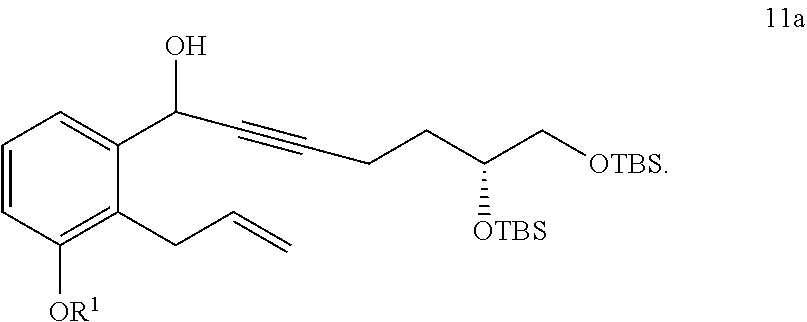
C1=CC([OR1])=C(CC=C)C(C(C#CCCC([OTBS])C[OTBS])O)=C1
